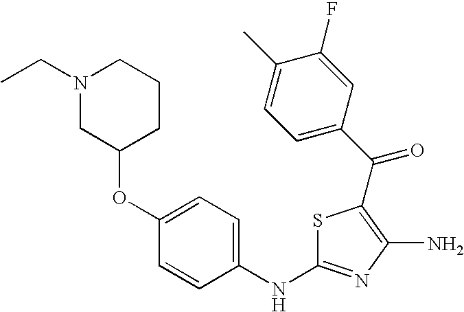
C(C1=C(N)N=C(NC2=CC=C(OC3CCCN(CC)C3)C=C2)S1)(C1=CC=C(C)C(F)=C1)=O
